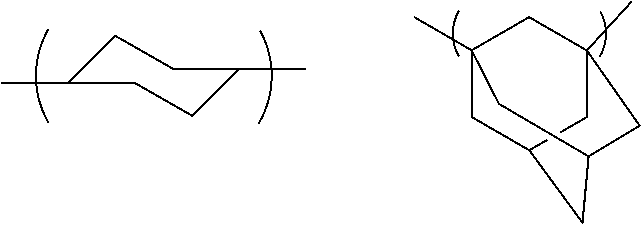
C1C(C)CCC(C)C1.C1C2CC3CC(C)(CC1(C)C3)C2
